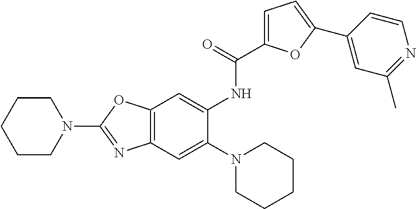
C12=C(OC(N3CCCCC3)=N1)C=C(NC(=O)C1=CC=C(C3=CC(C)=NC=C3)O1)C(N1CCCCC1)=C2
